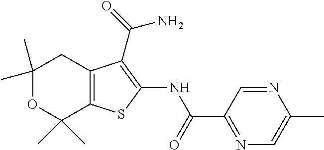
C1(C)(C)OC(C)(C)C2=C(C1)C(C(N)=O)=C(NC(=O)C1=NC=C(C)N=C1)S2
